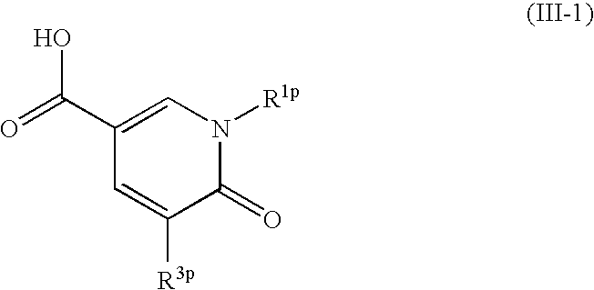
C1(C(=O)O)=CN([R1p])C(=O)C([R3p])=C1
